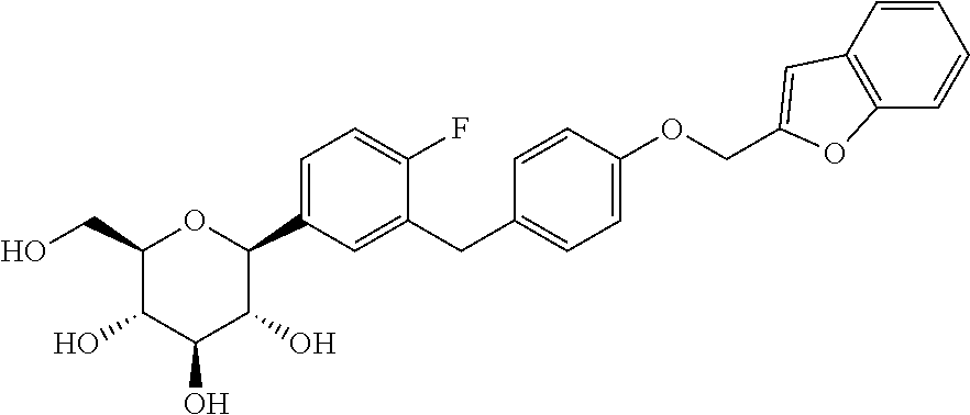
C1(CO)C(O)C(O)C(O)C(C2=CC=C(F)C(CC3=CC=C(OCC4=CC5=C(O4)C=CC=C5)C=C3)=C2)O1
